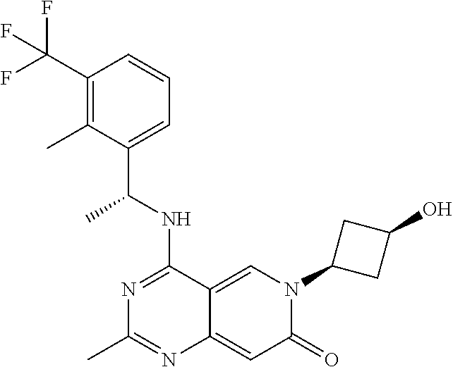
C1(C(F)(F)F)=C(C)C(C(NC2=NC(C)=NC3=CC(=O)N(C4CC(O)C4)C=C23)C)=CC=C1
